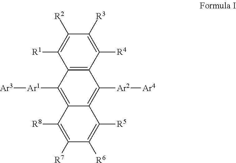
C12=C(C([R4])=C([R3])C([R2])=C1[R1])C([Ar2][Ar4])=C1C(=C2[Ar1][Ar3])C([R8])=C([R7])C([R6])=C1[R5]
